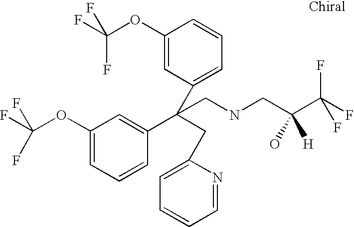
C1(OC(F)(F)F)=CC=CC(C(CNCC(C(F)(F)F)(O)[H])(C2=CC=CC(OC(F)(F)F)=C2)CC2=CC=CC=N2)=C1
